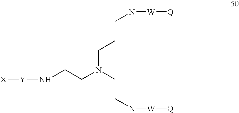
[X][Y]NCCN(CCN[W][Q])CCCN[W][Q]
